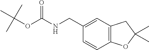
C1=CC2=C(C=C1CNC(=O)OC(C)(C)C)CC(C)(C)O2
